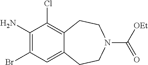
C1(N)=C(Br)C=C2C(=C1Cl)CCN(C([OEt])=O)CC2
